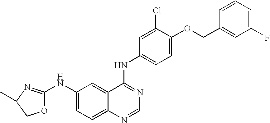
O1C(NC2=CC=C3C(=C2)C(NC2=CC=C(OCC4=CC(F)=CC=C4)C(Cl)=C2)=NC=N3)=NC(C)C1
